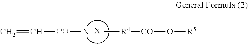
[X].N[CO]C=C.[R4](C)[CO]O[R5]
